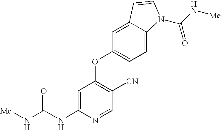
C1=C(NC(N[Me])=O)N=CC([CN])=C1OC1=CC=C2C(=C1)C=CN2C(N[Me])=O
